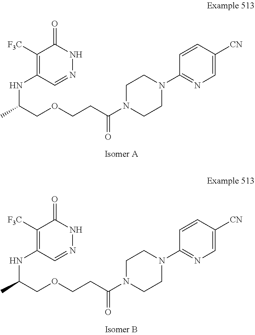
C1([F3C])=C(NC(COCCC(N2CCN(C3=NC=C([CN])C=C3)CC2)=O)C)C=NNC1=O.C1([F3C])=C(NC(COCCC(N2CCN(C3=NC=C([CN])C=C3)CC2)=O)C)C=NNC1=O
